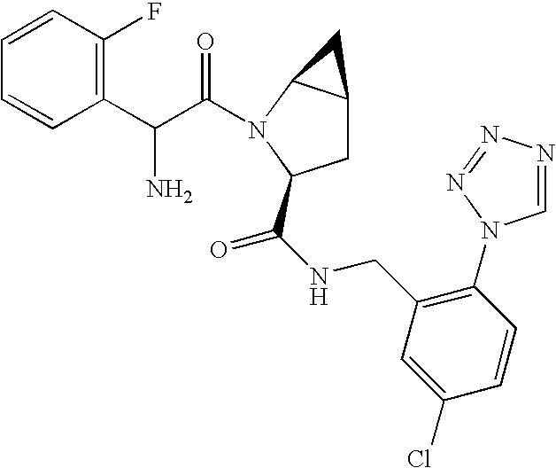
C1=CC(F)=C(C(C(=O)N2C3C(CC2C(NCC2=C(N4C=NN=N4)C=CC(Cl)=C2)=O)C3)N)C=C1
